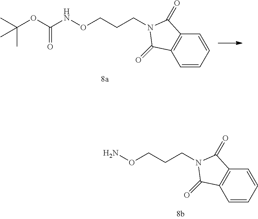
CC(OC(NOCCCN1C(=O)C2=C(C=CC=C2)C1=O)=O)(C)C.NOCCCN1C(=O)C2=C(C=CC=C2)C1=O
